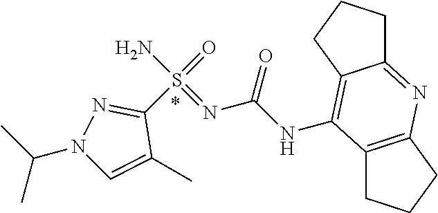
C12=C(CCC1)N=C1C(=C2NC(N=S(N)(=O)C2=NN(C(C)C)C=C2C)=O)CCC1
